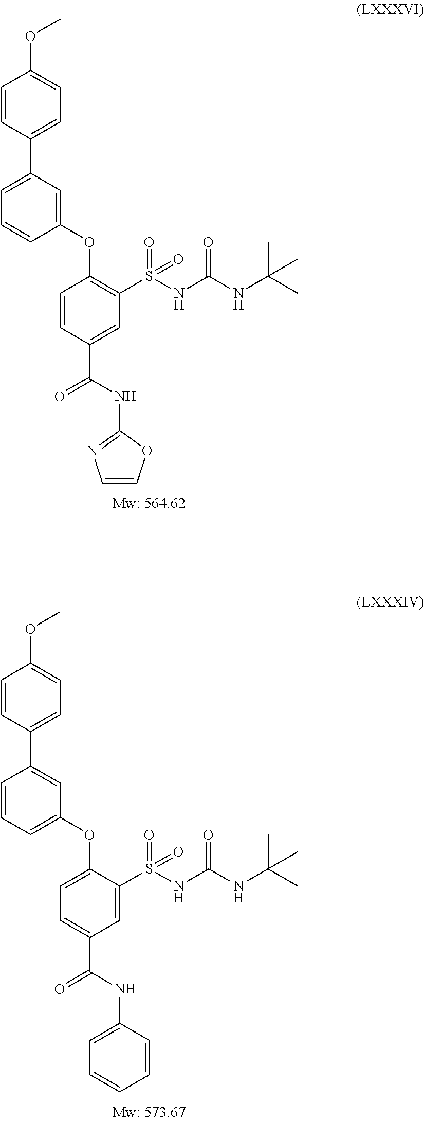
C1=C(C2=CC=C(OC)C=C2)C=C(OC2=C(S(NC(NC(C)(C)C)=O)(=O)=O)C=C(C(NC3=NC=CO3)=O)C=C2)C=C1.C1=CC=C(OC2=CC=C(C(NC3=CC=CC=C3)=O)C=C2S(NC(NC(C)(C)C)=O)(=O)=O)C=C1C1=CC=C(OC)C=C1
